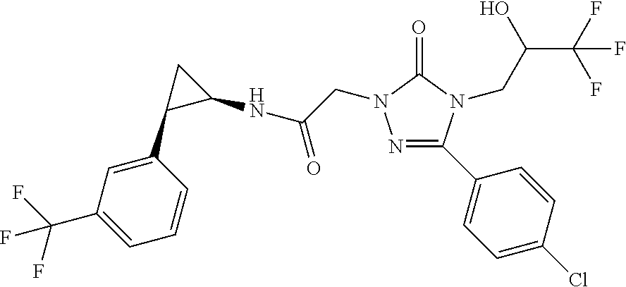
N(C(CN1N=C(C2=CC=C(Cl)C=C2)N(CC(C(F)(F)F)O)C1=O)=O)C1CC1C1=CC(C(F)(F)F)=CC=C1
